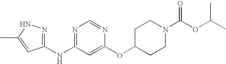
C1(NC2=NC=NC(OC3CCN(C(OC(C)C)=O)CC3)=C2)=NNC(C)=C1
